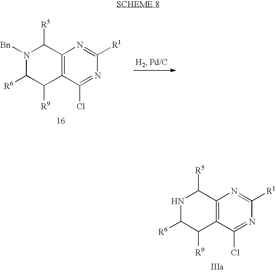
C12=C(C(Cl)=NC([R1])=N1)C([R9])C([R6])NC2[R5].C12=C(C(Cl)=NC([R1])=N1)C([R9])C([R6])N([Bn])C2[R5]
